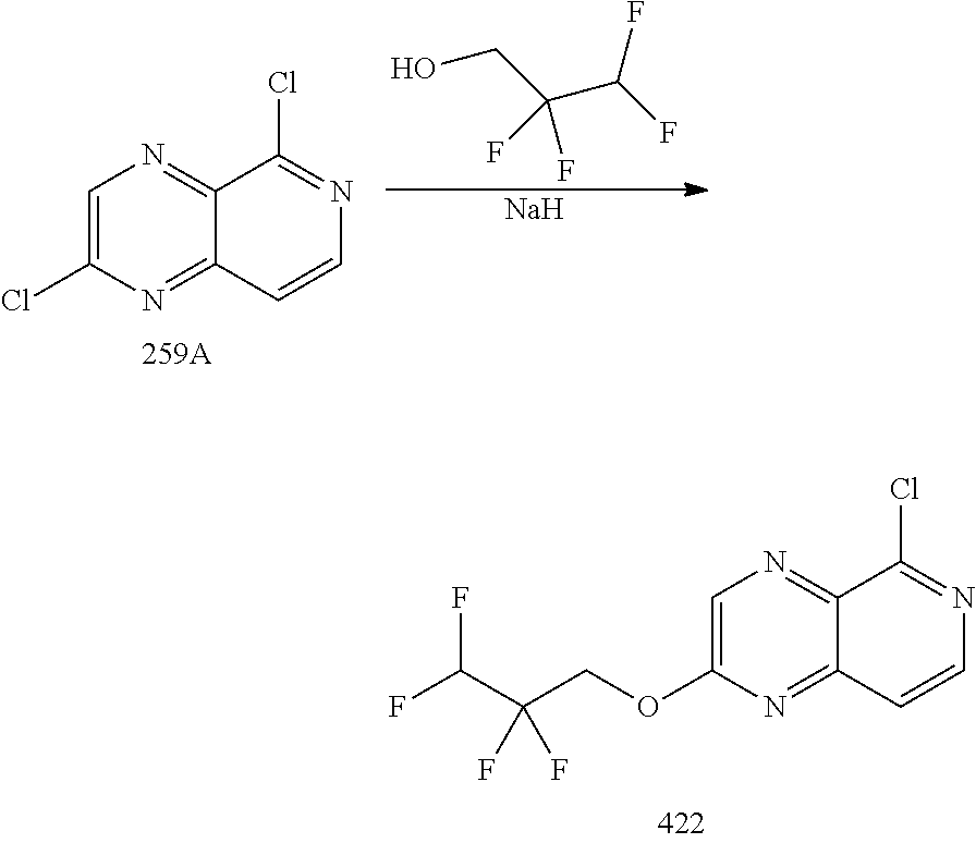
C1=C(Cl)N=C2C(=N1)C(Cl)=NC=C2.[Na].OCC(C(F)F)(F)F.C1=C(OCC(C(F)F)(F)F)N=C2C(=N1)C(Cl)=NC=C2
